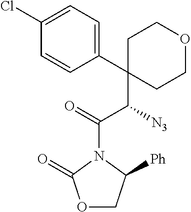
C1C(C(C(=O)N2C([Ph])COC2=O)[N3])(C2=CC=C(Cl)C=C2)CCOC1
